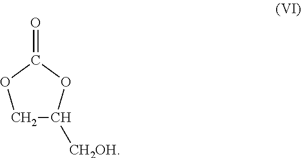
C1C([CH2OH])OC(=O)O1
